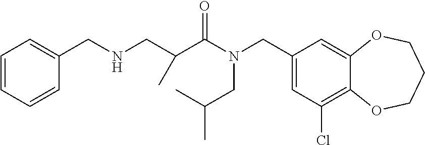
C1(CN(C(=O)C(CNCC2=CC=CC=C2)C)CC(C)C)=CC(Cl)=C2C(=C1)OCCCO2
